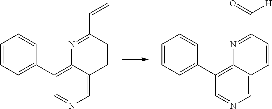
N1=C(C=C)C=CC2=CN=CC(C3=CC=CC=C3)=C12.N1=C(C([H])=O)C=CC2=CN=CC(C3=CC=CC=C3)=C12
